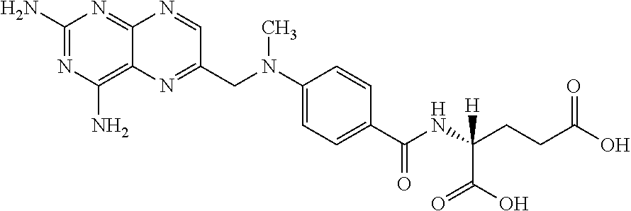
C1(N)=NC(N)=C2C(=N1)N=CC(CN(C1=CC=C(C(NC(C(O)=O)([H])CCC(O)=O)=O)C=C1)C)=N2
